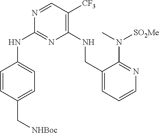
C1=NC(NC2=CC=C(C[NHBoc])C=C2)=NC(NCC2=CC=CN=C2N(C)[SO2Me])=C1[CF3]
